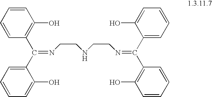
C1(O)=C(C(C2=CC=CC=C2O)=NCCNCCN=C(C2=CC=CC=C2O)C2=C(O)C=CC=C2)C=CC=C1
